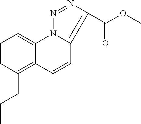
C1(C(OC)=O)=C2N(N=N1)C1=CC=CC(CC=C)=C1C=C2
